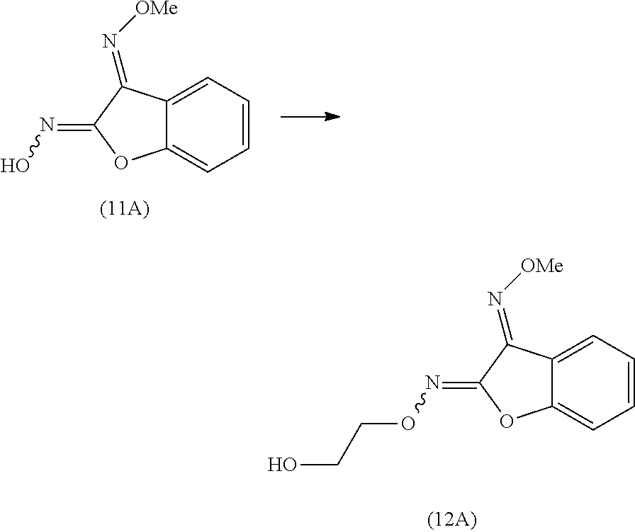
C12=CC=CC=C1C(=N[OMe])C(=NO)O2.C12=CC=CC=C1C(=N[OMe])C(=NOCCO)O2
